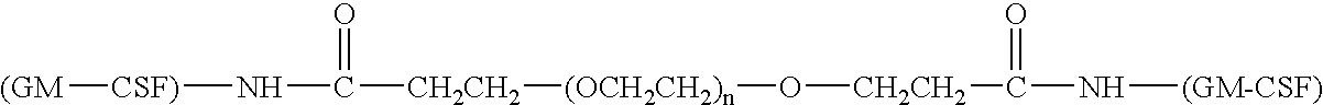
[CSF)]([(GM])NC([CH2CH2][(OCH2CH2)n]O[CH2CH2]C(N[(GM-CSF)])=O)=O
